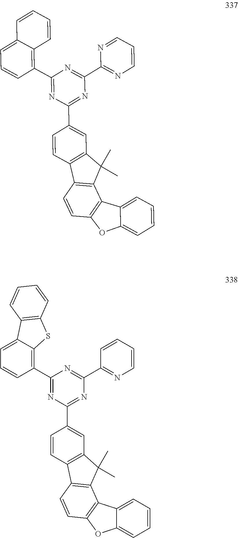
C1=CC2=C(C=C1C1=NC(C3=NC=CC=N3)=NC(C3=C4C(=CC=C3)C=CC=C4)=N1)C(C)(C)C1=C2C=CC2=C1C1=CC=CC=C1O2.C12=CC=CC=C1C1=C(C=CC3=C1C(C)(C)C1=C3C=CC(C3=NC(C4=NC=CC=C4)=NC(C4=C5C(=CC=C4)C4=C(C=CC=C4)S5)=N3)=C1)O2
